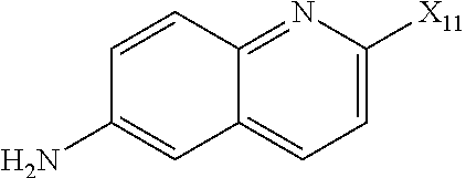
C12=NC([X11])=CC=C1C=C(N)C=C2
